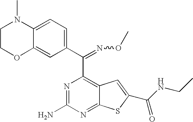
C1(C(C2=C3C(=NC(N)=N2)SC(C(=O)NCC)=C3)=NOC)=CC=C2C(=C1)OCCN2C
